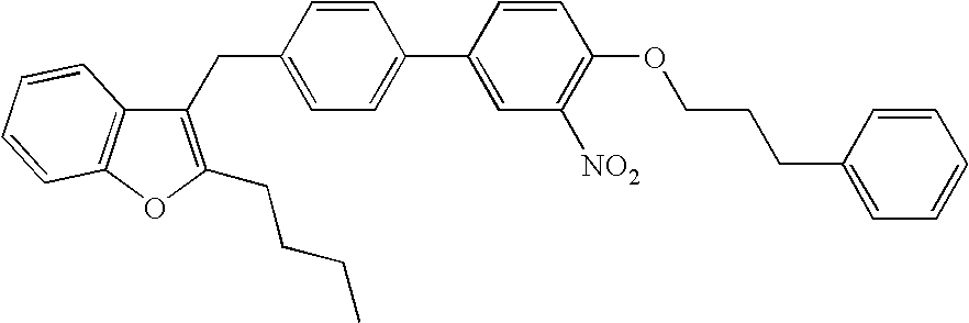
C1(CC2=CC=C(C3=CC([NO2])=C(OCCCC4=CC=CC=C4)C=C3)C=C2)=C(CCCC)OC2=C1C=CC=C2
